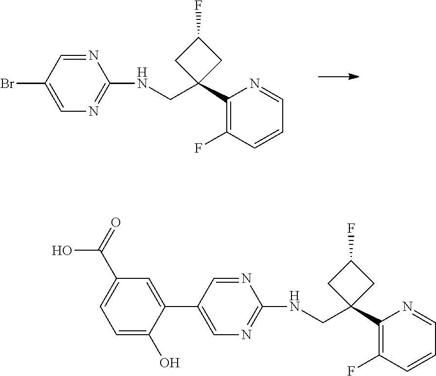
N1=CC(Br)=CN=C1NCC1(C2=C(F)C=CC=N2)CC(F)C1.N1=CC(C2=CC(C(=O)O)=CC=C2O)=CN=C1NCC1(C2=C(F)C=CC=N2)CC(F)C1
